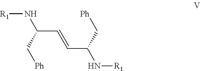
[R1]NC(C=CC(N[R1])C[Ph])C[Ph]
